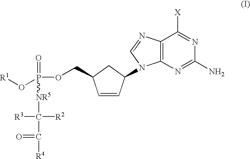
[R1]OP(=O)([NR5]C([R2])([R3])C(=O)[R4])OCC1C=CC(N2C3=C(N=C2)C([X])=NC(N)=N3)C1
